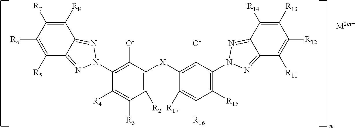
C1([R8])=C([R7])C([R6])=C([R5])C2=NN(C3=C([O-])C([X]C4=C([O-])C(N5N=C6C([R11])=C([R12])C([R13])=C([R14])C6=N5)=C([R15])C([R16])=C4[R17])=C([R2])C([R3])=C3[R4])N=C12
